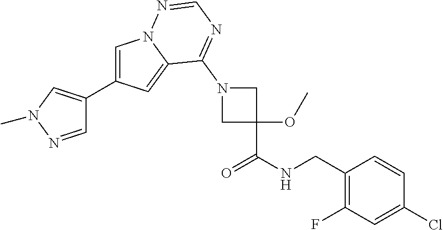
C1=NN(C)C=C1C1=CN2C(=C1)C(N1CC(C(NCC3=C(F)C=C(Cl)C=C3)=O)(OC)C1)=NC=N2
